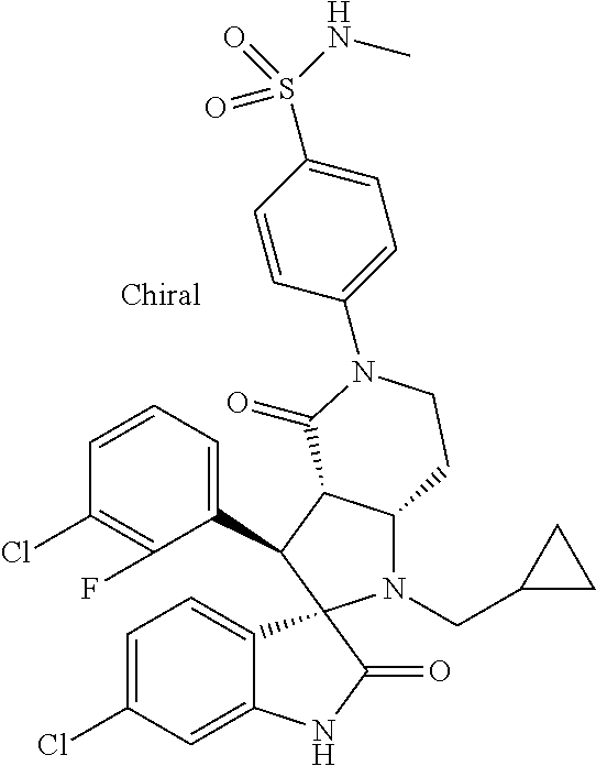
C1(C2C3C(N(CC4CC4)C24C2=CC=C(Cl)C=C2NC4=O)CCN(C2=CC=C(S(NC)(=O)=O)C=C2)C3=O)=CC=CC(Cl)=C1F
